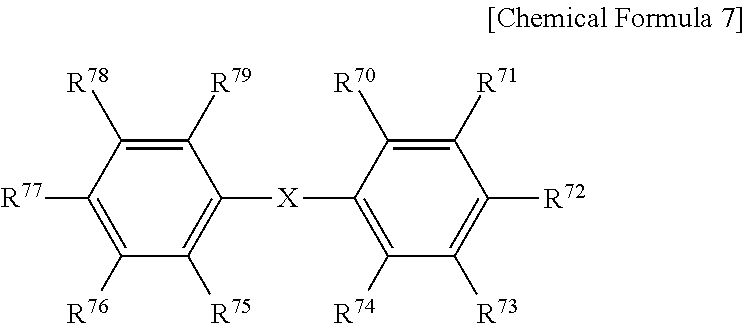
C1([R79])=C([R78])C([R77])=C([R76])C([R75])=C1[X]C1=C([R74])C([R73])=C([R72])C([R71])=C1[R70]
